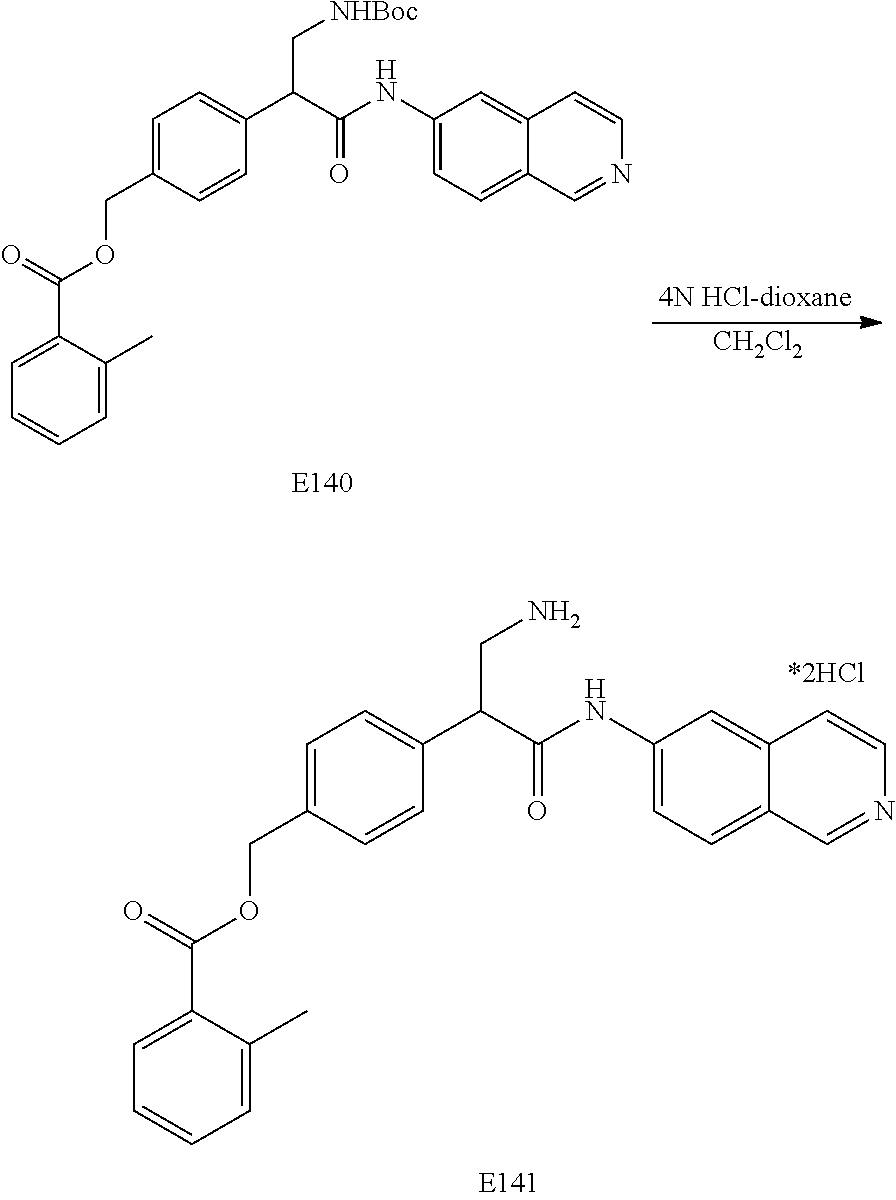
C1(NC(C(C2=CC=C(COC(C3=CC=CC=C3C)=O)C=C2)C[NHBoc])=O)=CC=C2C(=C1)C=CN=C2.[CH2Cl2].C1(NC(C(C2=CC=C(COC(C3=CC=CC=C3C)=O)C=C2)CN)=O)=CC=C2C(=C1)C=CN=C2
